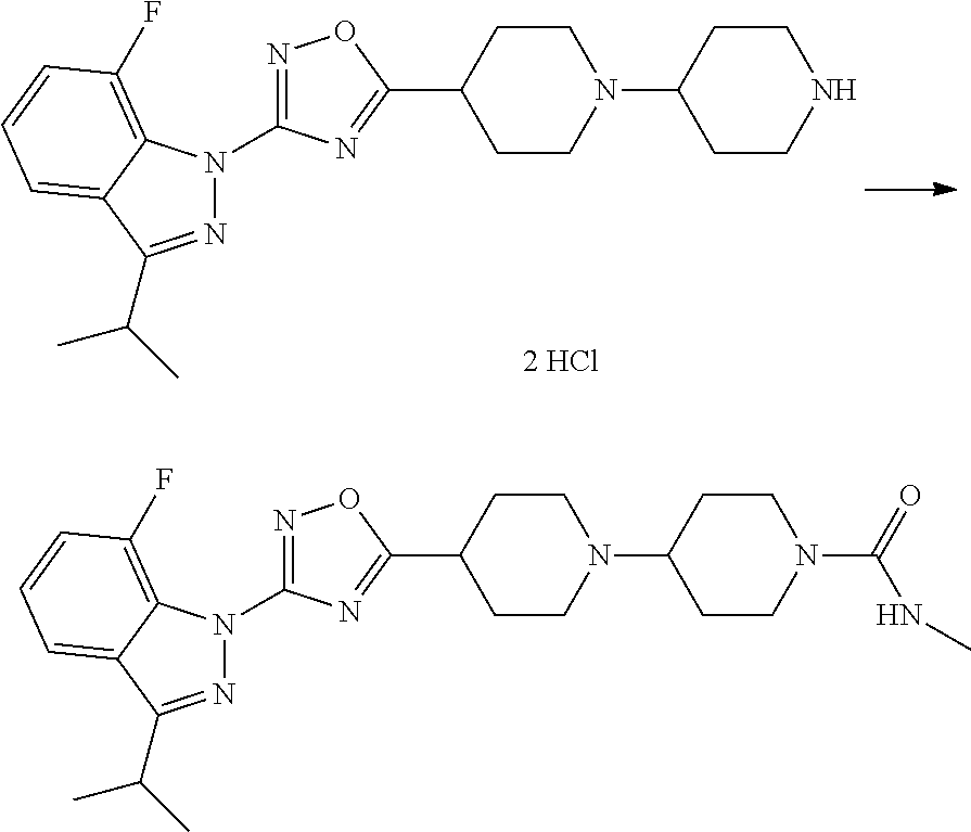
N1=C(C(C)C)C2=CC=CC(F)=C2N1C1=NOC(C2CCN(C3CCNCC3)CC2)=N1.[2 HCl].N1=C(C(C)C)C2=CC=CC(F)=C2N1C1=NOC(C2CCN(C3CCN(C(=O)NC)CC3)CC2)=N1
